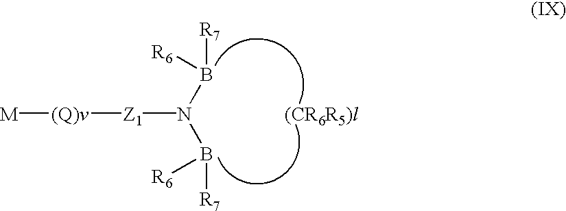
[R6]B(N(B([R7])[R6])[Z1][(Q)v][M])[R7].[(CR6R5)l]
